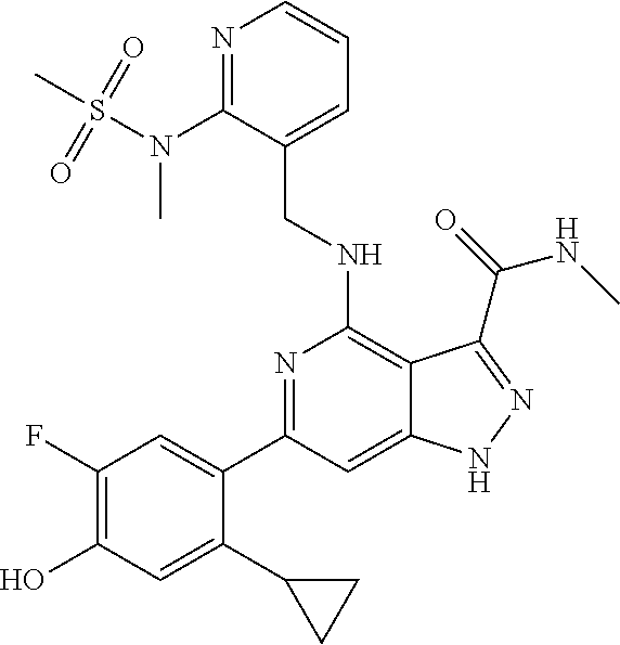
C1(C2=CC(F)=C(O)C=C2C2CC2)=NC(NCC2=CC=CN=C2N(S(=O)(=O)C)C)=C2C(=C1)NN=C2C(NC)=O
